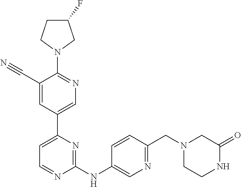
C1(C#N)=CC(C2=CC=NC(NC3=CN=C(CN4CCNC(=O)C4)C=C3)=N2)=CN=C1N1CC(F)CC1
